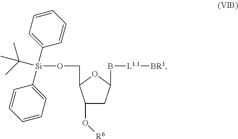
C1(O[R6])CC(B[L1.1][BR1])OC1CO[Si](C1=CC=CC=C1)(C1=CC=CC=C1)C(C)(C)C
